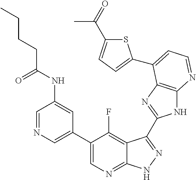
C1=NC=C(C2=CN=C3C(=C2F)C(C2=NC4=C(N2)N=CC=C4C2=CC=C(C(=O)C)S2)=NN3)C=C1NC(CCCC)=O
